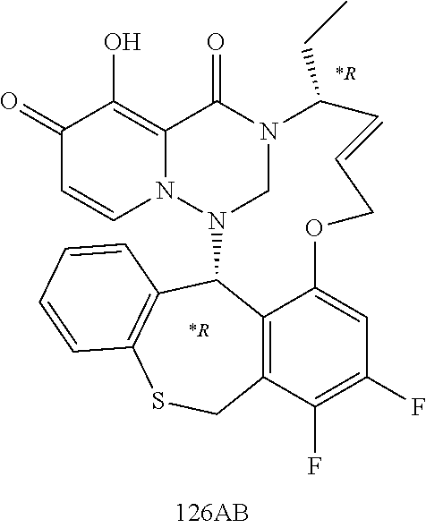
C1(=O)C=CN2C(=C1O)C(=O)N1CN2C2C3=C(C(F)=C(F)C=C3OCC=CC1CC)CSC1=C2C=CC=C1
